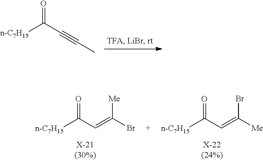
O=C(C#CC)[n-C7H15].O=C(C=C(Br)[Me])[n-C7H15].O=C(C=C([Me])Br)[n-C7H15]
